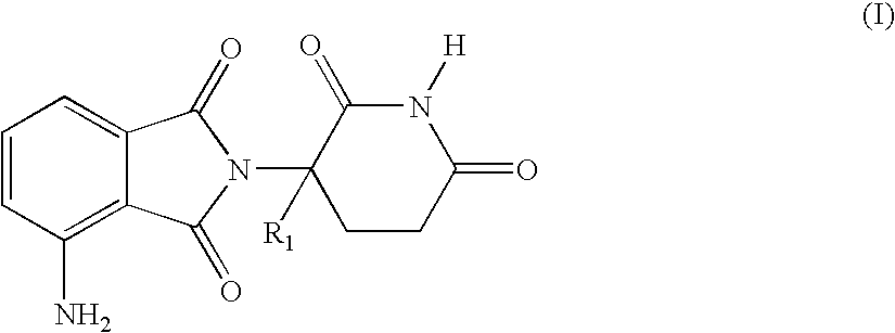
C1(N)=C2C(=CC=C1)C(=O)N(C1([R1])CCC(=O)N([H])C1=O)C2=O
